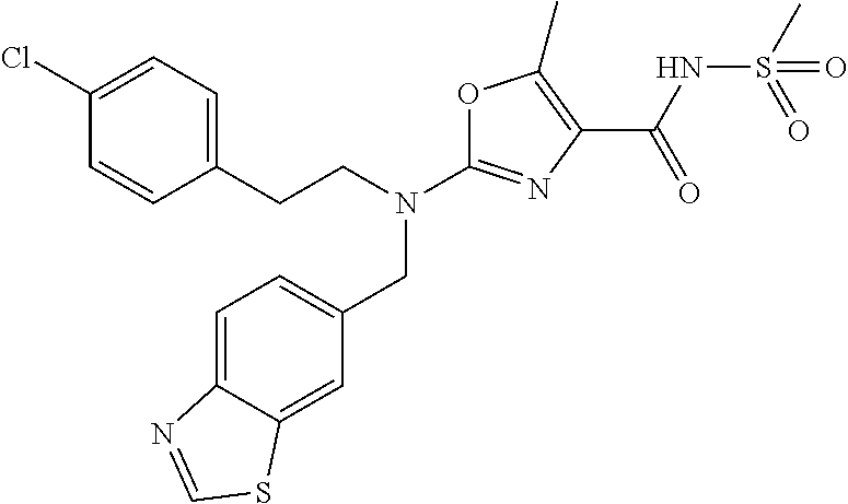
N(C1=NC(C(NS(C)(=O)=O)=O)=C(C)O1)(CC1=CC=C2C(=C1)SC=N2)CCC1=CC=C(Cl)C=C1
